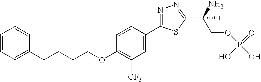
C1=C(C2=NN=C(C(COP(O)(=O)O)(N)C)S2)C=CC(OCCCCC2=CC=CC=C2)=C1[CF3]
